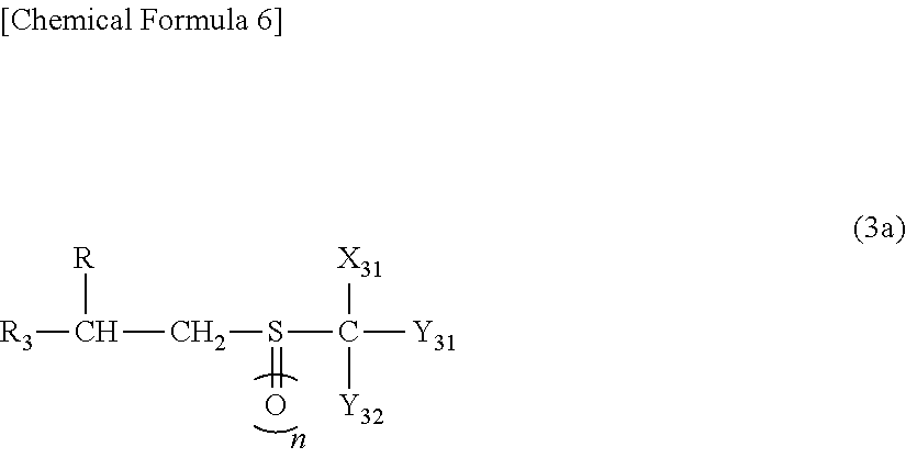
[R3]C(CS(C([Y31])([X31])[Y32])=O)[R]
